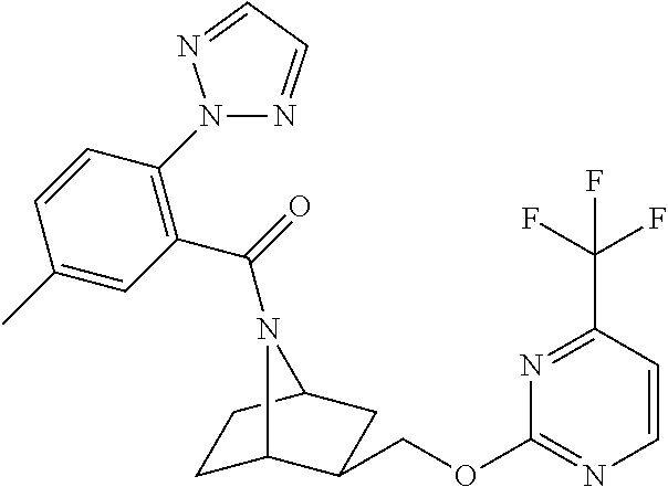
C1C2C(COC3=NC=CC(C(F)(F)F)=N3)CC(C1)N2C(=O)C1=C(N2N=CC=N2)C=CC(C)=C1
